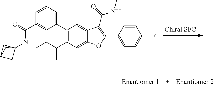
C1=CC=C(C2=C(C(CC)C)C=C3C(=C2)C(C(NC)=O)=C(C2=CC=C(F)C=C2)O3)C=C1C(=O)NC12CC(C1)C2
